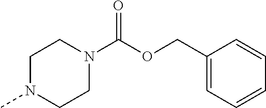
C1N(C)CCN(C(OCC2=CC=CC=C2)=O)C1
